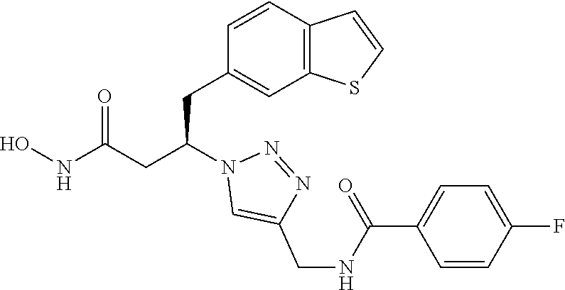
C1(CC(CC(NO)=O)N2C=C(CNC(C3=CC=C(F)C=C3)=O)N=N2)=CC2=C(C=C1)C=CS2
